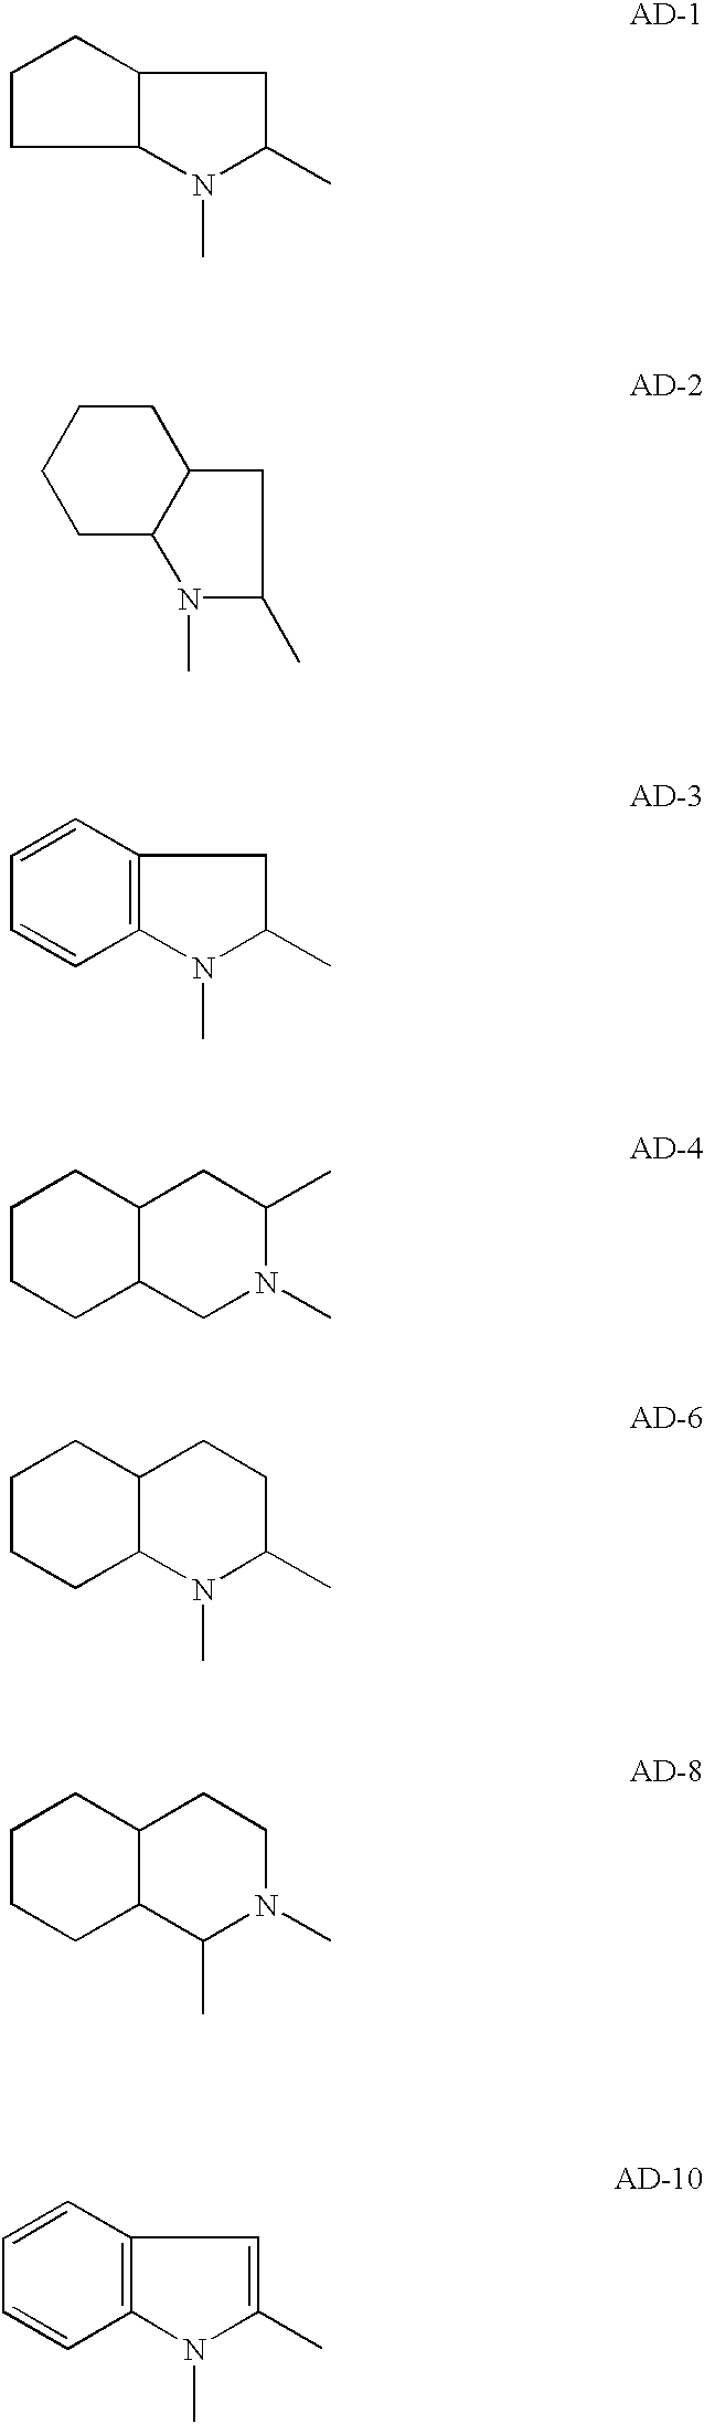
C1CC2C(C1)CC(C)N2C.C1CC2C(CC1)CC(C)N2C.C12=C(C=CC=C1)CC(C)N2C.C1CCC2C(C1)CC(C)N(C)C2.C1CCC2C(C1)CCC(C)N2C.C1CCC2C(C1)CCN(C)C2C.C12=C(C=CC=C1)C=C(C)N2C
